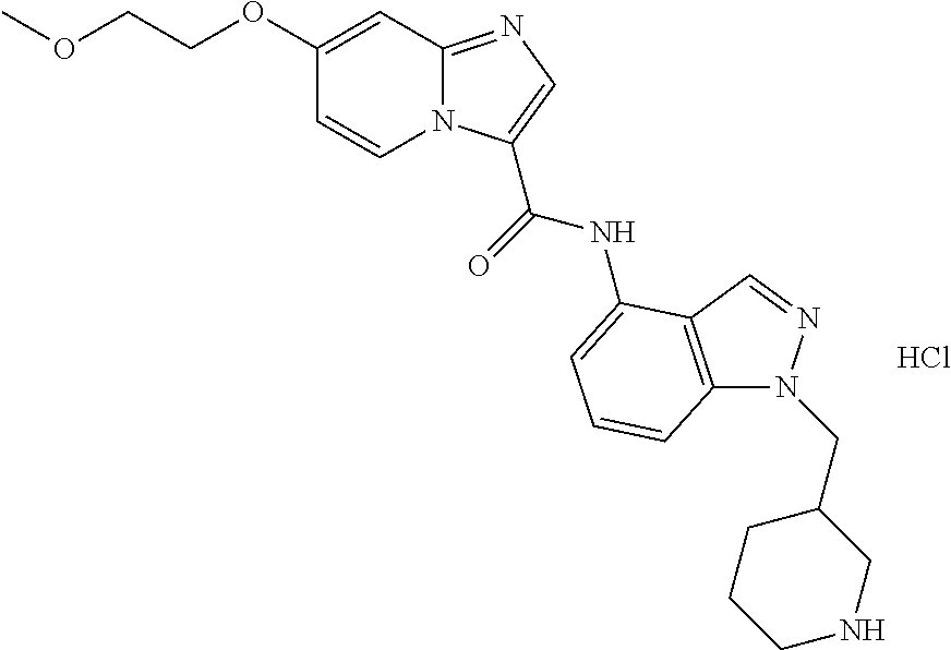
C1(OCCOC)=CC2=NC=C(C(NC3=CC=CC4=C3C=NN4CC3CCCNC3)=O)N2C=C1.Cl
